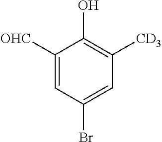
C1([OHC])=CC(Br)=CC([CD3])=C1O
